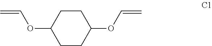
C1CC(OC=C)CCC1OC=C
